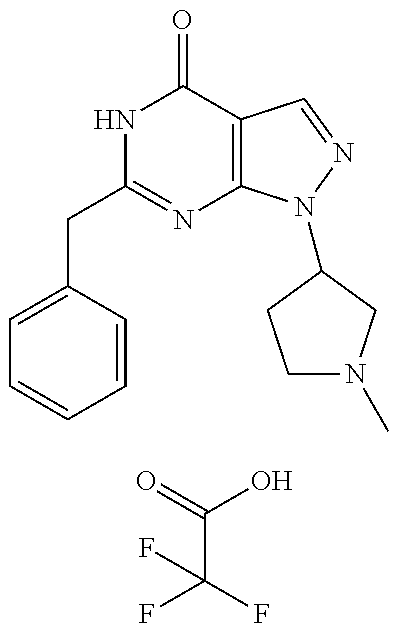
C(C1=NC2=C(C(=O)N1)C=NN2C1CN(C)CC1)C1=CC=CC=C1.O=C(O)C(F)(F)F
